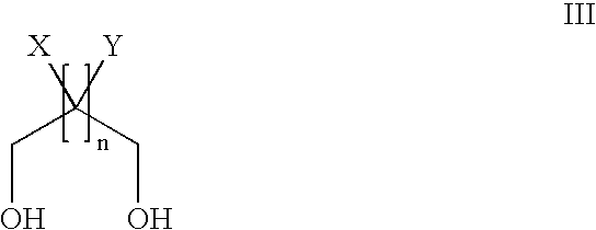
OCC(CO)([X])[Y]
